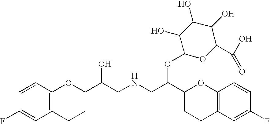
C1=CC(F)=CC2=C1OC(C(CNCC(C1CCC3=C(O1)C=CC(F)=C3)OC1C(O)C(O)C(O)C(C(O)=O)O1)O)CC2
